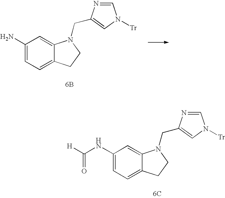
[6C].C1(NC(=O)[H])=CC=C2C(=C1)N(CC1=CN([Tr])C=N1)CC2.[6B].C1(N)=CC=C2C(=C1)N(CC1=CN([Tr])C=N1)CC2
